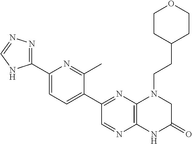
C1(C2=NN=CN2)=CC=C(C2=NC3=C(N=C2)NC(=O)CN3CCC2CCOCC2)C(C)=N1
